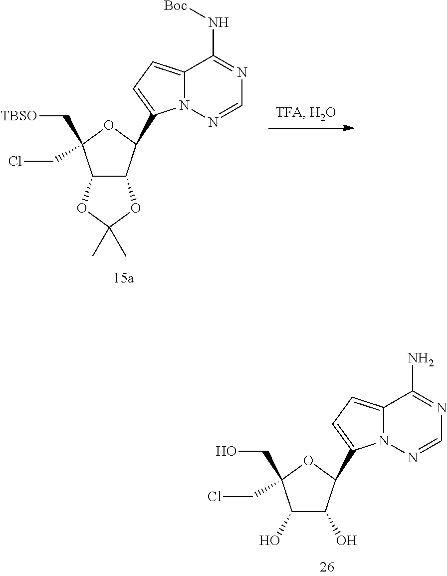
C1(O)C(O)C(C2=CC=C3N2N=CN=C3N)OC1(CCl)CO.C12C(C(C3=CC=C4N3N=CN=C4N[Boc])OC1(CCl)C[TBSO])OC(C)(C)O2
